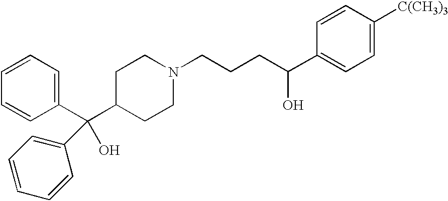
C1C(C(C2=CC=CC=C2)(O)C2=CC=CC=C2)CCN(CCCC(C2=CC=C([C(CH3)3])C=C2)O)C1
